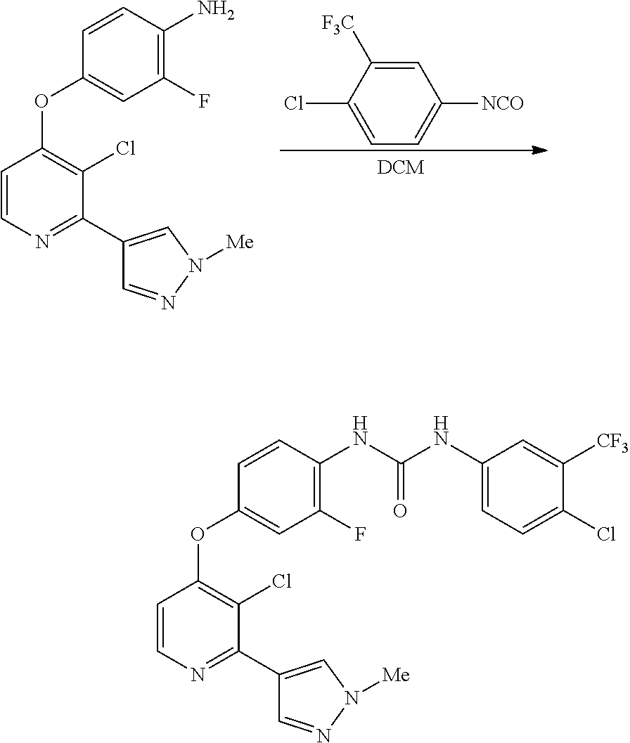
C1(Cl)=CC=C([NCO])C=C1[F3C].C1=CC(N)=C(F)C=C1OC1=C(Cl)C(C2=CN([Me])N=C2)=NC=C1.C1=CC(NC(NC2=CC=C(Cl)C([CF3])=C2)=O)=C(F)C=C1OC1=C(Cl)C(C2=CN([Me])N=C2)=NC=C1
